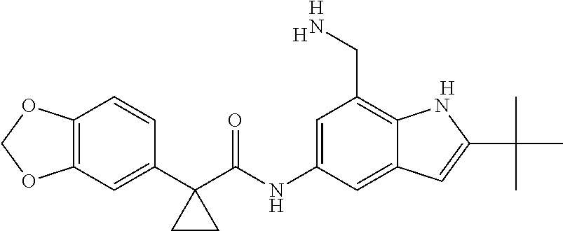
C12=C(C=C(C3(C(NC4=CC(CN)=C5C(=C4)C=C(C(C)(C)C)N5)=O)CC3)C=C1)OCO2.[H].[H].[H]
